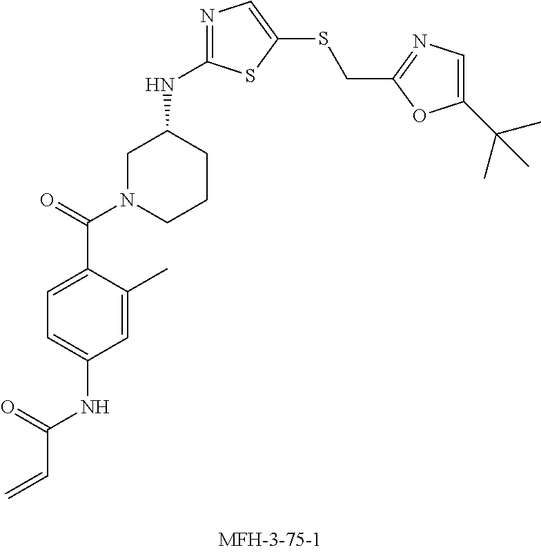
C=CC(NC1=CC=C(C(=O)N2CCCC(NC3=NC=C(SCC4=NC=C(C(C)(C)C)O4)S3)C2)C(C)=C1)=O
